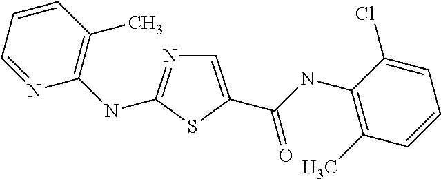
C1=C(C(NC2=C(C)C=CC=C2Cl)=O)SC(NC2=C(C)C=CC=N2)=N1
